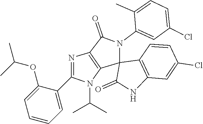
C1=CC(Cl)=CC2=C1C1(C(=O)N2)C2=C(C(=O)N1C1=CC(Cl)=CC=C1C)N=C(C1=CC=CC=C1OC(C)C)N2C(C)C
